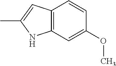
C12=C(C=C(OC)C=C1)NC(C)=C2
